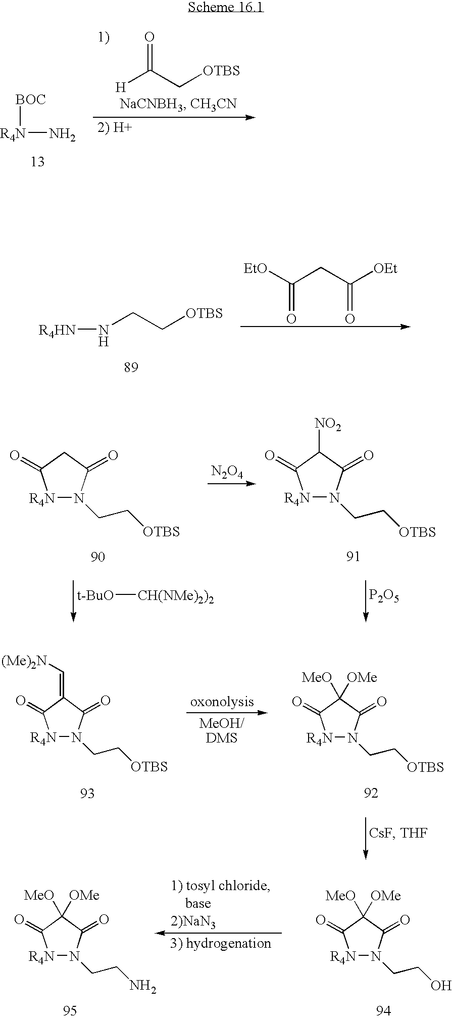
[BOC][R4N]N.[H]C(C[OTBS])=O.[R4HN]NCC[OTBS].[EtO]C(CC([OEt])=O)=O.[R4N]1C(=O)C(=C[(Me)2N])C(=O)N1CC[OTBS].[R4N]1C(=O)C([OMe])([OMe])C(=O)N1CC[OTBS].[R4N]1C(=O)C([OMe])([OMe])C(=O)N1CCO.[R4N]1C(=O)C([OMe])([OMe])C(=O)N1CCN.[P2O5].[N2O4].[R4N]1C(=O)CC(=O)N1CC[OTBS].[R4N]1C(=O)C([NO2])C(=O)N1CC[OTBS].[t-BuO][CH(NMe)2)2]
